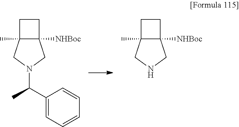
C1(C(N2CC3([NHBoc])C(C)(C2)CC3)C)=CC=CC=C1.N1CC2([NHBoc])C(C)(C1)CC2
